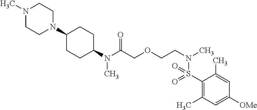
C1(N(C(COCCN(C)S(=O)(=O)C2=C(C)C=C([OMe])C=C2C)=O)C)CCC(N2CCN(C)CC2)CC1
